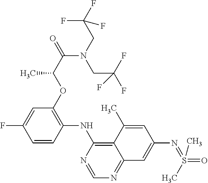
C1=CC(NC2=C3C(=NC=N2)C=C(N=S(C)(=O)C)C=C3C)=C(OC(C(=O)N(CC(F)(F)F)CC(F)(F)F)C)C=C1F
